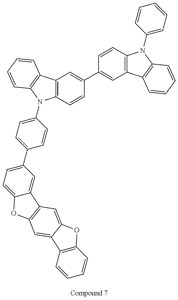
C12=C(C=CC(C3=CC4=C(C=C3)N(C3=CC=CC=C3)C3=C4C=CC=C3)=C1)N(C1=CC=C(C3=CC=C4C(=C3)C3=C(O4)C=C4C(=C3)OC3=C4C=CC=C3)C=C1)C1=C2C=CC=C1
